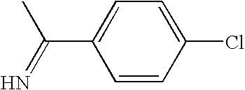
C1=CC(Cl)=CC=C1C(=N)C
